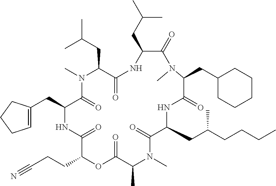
C1(CC(C)C)C(=O)N(C)C(CC2CCCCC2)C(=O)NC(CC(CCCC)C)C(=O)N(C)C(C)C(=O)OC(CCC#N)C(=O)NC(CC2=CCCC2)C(=O)N(C)C(CC(C)C)C(=O)N1
